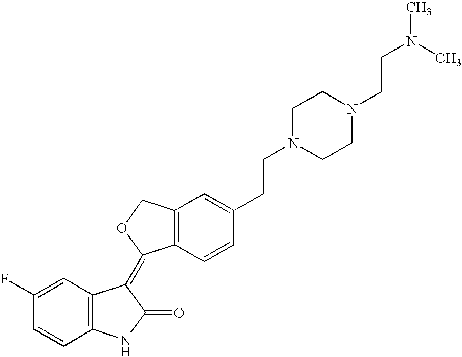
C12=C(C=CC(CCN3CCN(CCN(C)C)CC3)=C1)C(=C1C3=C(NC1=O)C=CC(F)=C3)OC2
